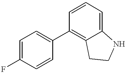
C1(C2=C3C(=CC=C2)NCC3)=CC=C(F)C=C1
